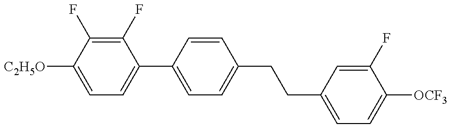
C1=C([C2H5O])C(F)=C(F)C(C2=CC=C(CCC3=CC=C([OCF3])C(F)=C3)C=C2)=C1
